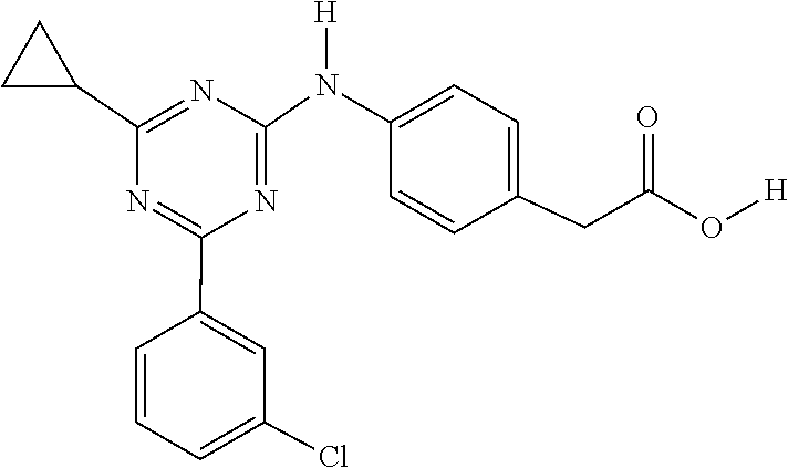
C1(C2=CC(Cl)=CC=C2)=NC(C2CC2)=NC(N(C2=CC=C(CC(O[H])=O)C=C2)[H])=N1
